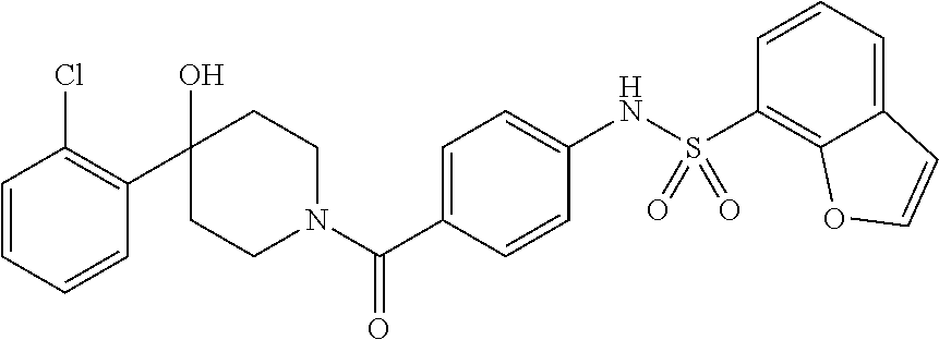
C1=CC=CC(C2(O)CCN(C(C3=CC=C(NS(C4=C5C(=CC=C4)C=CO5)(=O)=O)C=C3)=O)CC2)=C1Cl
